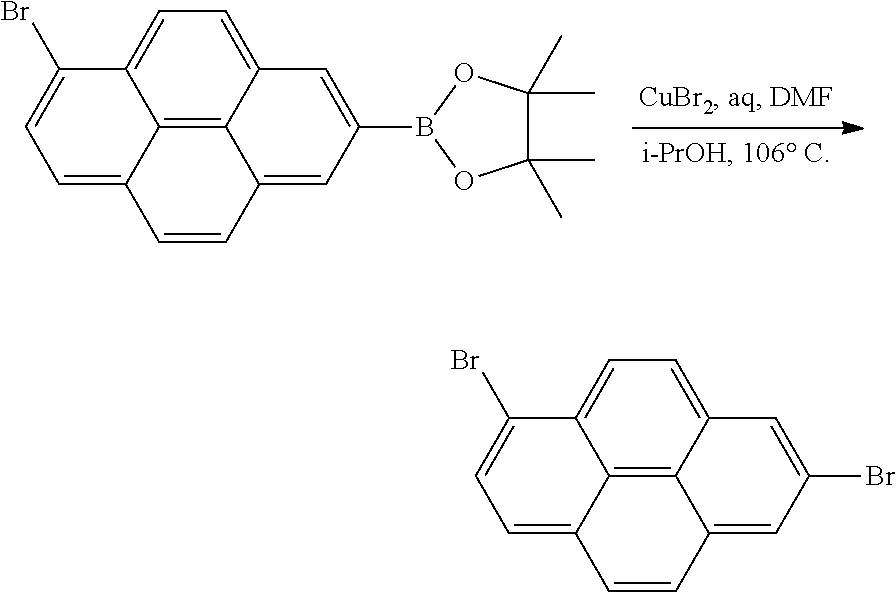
C12=C3C4=CC=C1C(Br)=CC=C2C=CC3=CC(Br)=C4.C12=C3C4=CC=C1C(Br)=CC=C2C=CC3=CC(B1OC(C)(C)C(C)(C)O1)=C4
